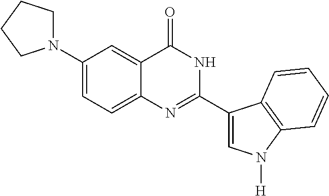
N1(C2=CC=C3C(=C2)C(=O)NC(C2=CN([H])C4=C2C=CC=C4)=N3)CCCC1
